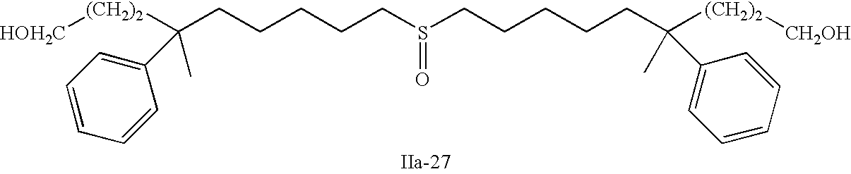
S(=O)(CCCCCC([(CH2)2][HOH2C])(C)C1=CC=CC=C1)CCCCCC([(CH2)2][CH2OH])(C)C1=CC=CC=C1
